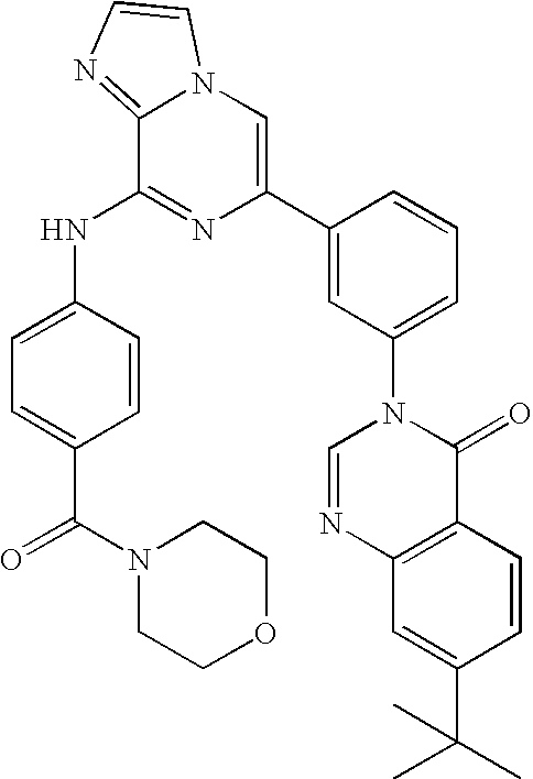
C1=C(NC2=NC(C3=CC(N4C=NC5=C(C4=O)C=CC(C(C)(C)C)=C5)=CC=C3)=CN3C2=NC=C3)C=CC(C(=O)N2CCOCC2)=C1
